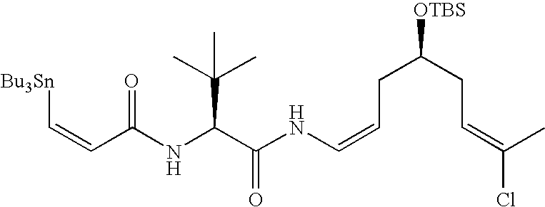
N(C(C(NC=CCC(CC=C(Cl)C)[OTBS])=O)C(C)(C)C)C(C=C[Bu3Sn])=O
